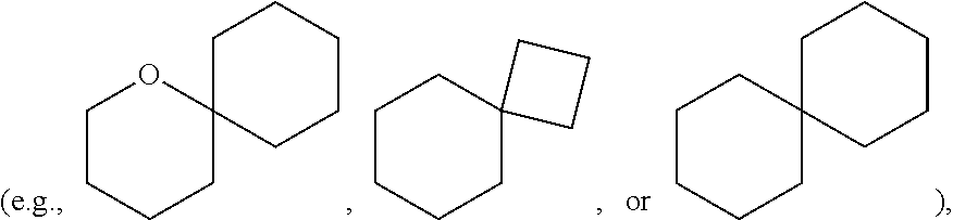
O1CCCCC12CCCCC2.C1CCCCC12CCC2.C1CCCCC12CCCCC2
